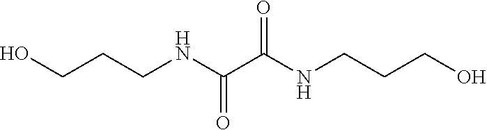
OCCCNC(C(NCCCO)=O)=O
